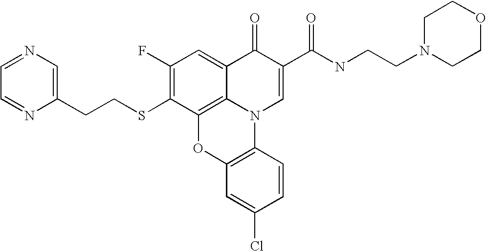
C1(F)=C(SCCC2=CN=CC=N2)C2=C3C(=C1)C(=O)C(C(NCCN1CCOCC1)=O)=CN3C1=C(O2)C=C(Cl)C=C1
